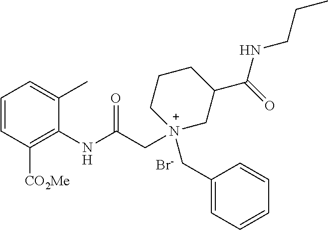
C1=CC([CO2Me])=C(NC(C[N+]2(CC3=CC=CC=C3)CC(C(=O)NCCC)CCC2)=O)C(C)=C1.[Br-]
